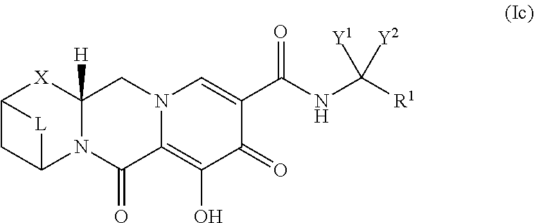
C12CC(N3C([H])([X]1)CN1C(=C(O)C(=O)C(C(NC([R1])([Y1])[Y2])=O)=C1)C3=O)[L]2
